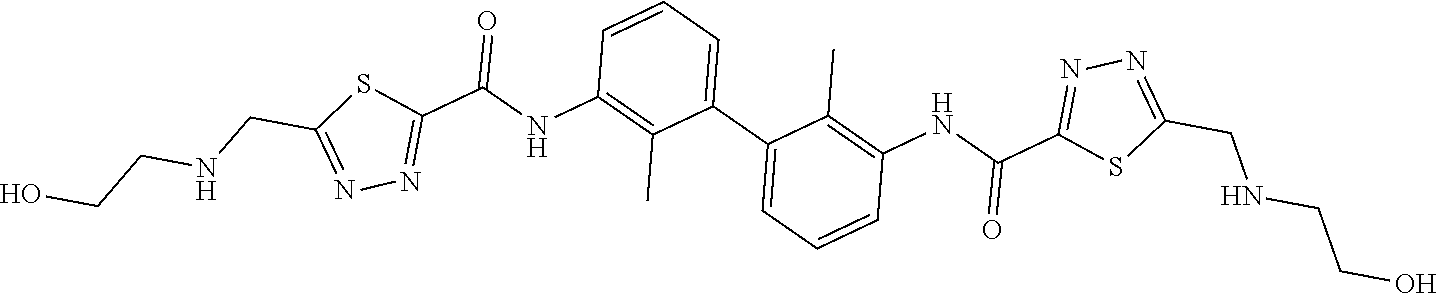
N1=C(CNCCO)SC(C(NC2=C(C)C(C3=CC=CC(NC(C4=NN=C(CNCCO)S4)=O)=C3C)=CC=C2)=O)=N1
